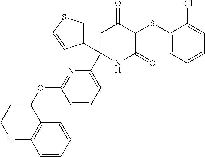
C1(SC2C(=O)CC(C3=CC=CC(OC4CCOC5=C4C=CC=C5)=N3)(C3=CSC=C3)NC2=O)=CC=CC=C1Cl
